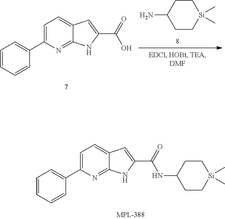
C1=C(C2=CC=CC=C2)N=C2C(=C1)C=C(C(=O)O)N2.NC1CC[Si](C)(C)CC1.C1=C(C2=CC=CC=C2)N=C2C(=C1)C=C(C(=O)NC1CC[Si](C)(C)CC1)N2
